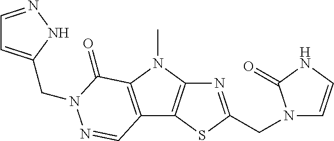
N1=C(CN2C=CNC2=O)SC2=C1N(C)C1=C2C=NN(CC2=CC=NN2)C1=O
